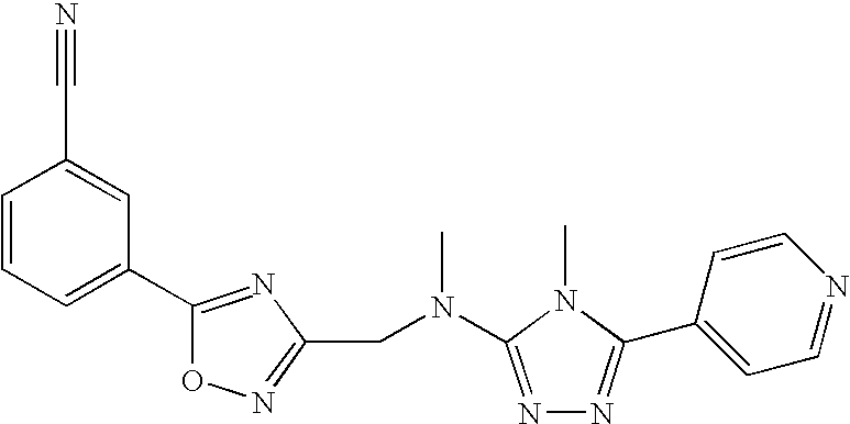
C1=CC=C(C2=NC(CN(C)C3=NN=C(C4=CC=NC=C4)N3C)=NO2)C=C1C#N
